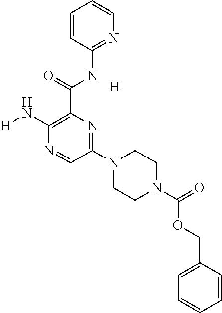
C1(N2CCN(C(=O)OCC3=CC=CC=C3)CC2)=NC(C(=O)NC2=NC=CC=C2)=C(N[H])N=C1.[H]
